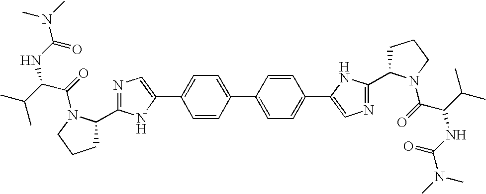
C1=CC(C2=CC=C(C3=CN=C(C4CCCN4C(=O)C(NC(N(C)C)=O)C(C)C)N3)C=C2)=CC=C1C1=CN=C(C2CCCN2C(=O)C(C(C)C)NC(N(C)C)=O)N1
